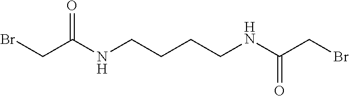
C(C(NCCCCNC(CBr)=O)=O)Br
